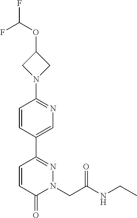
N1(C2=NC=C(C3=NN(CC(NCC)=O)C(=O)C=C3)C=C2)CC(OC(F)F)C1
